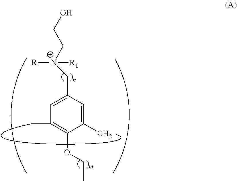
C1=C(C[N+]([R1])([R])CCO)C=C(C)C(OCC)=C1C
